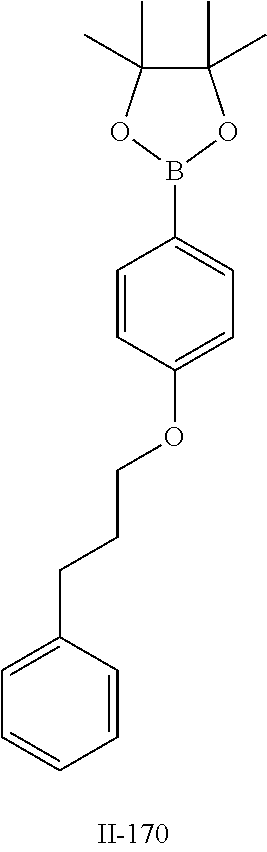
C1(C)(C)C(C)(C)OB(C2=CC=C(OCCCC3=CC=CC=C3)C=C2)O1
